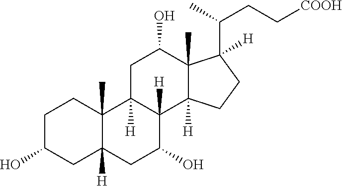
C1C(O)CC2([H])C(C)(C1)C1([H])C([H])(C(O)C2)C2([H])C(C)(C(O)C1)C(C(C)CC[COOH])([H])CC2
